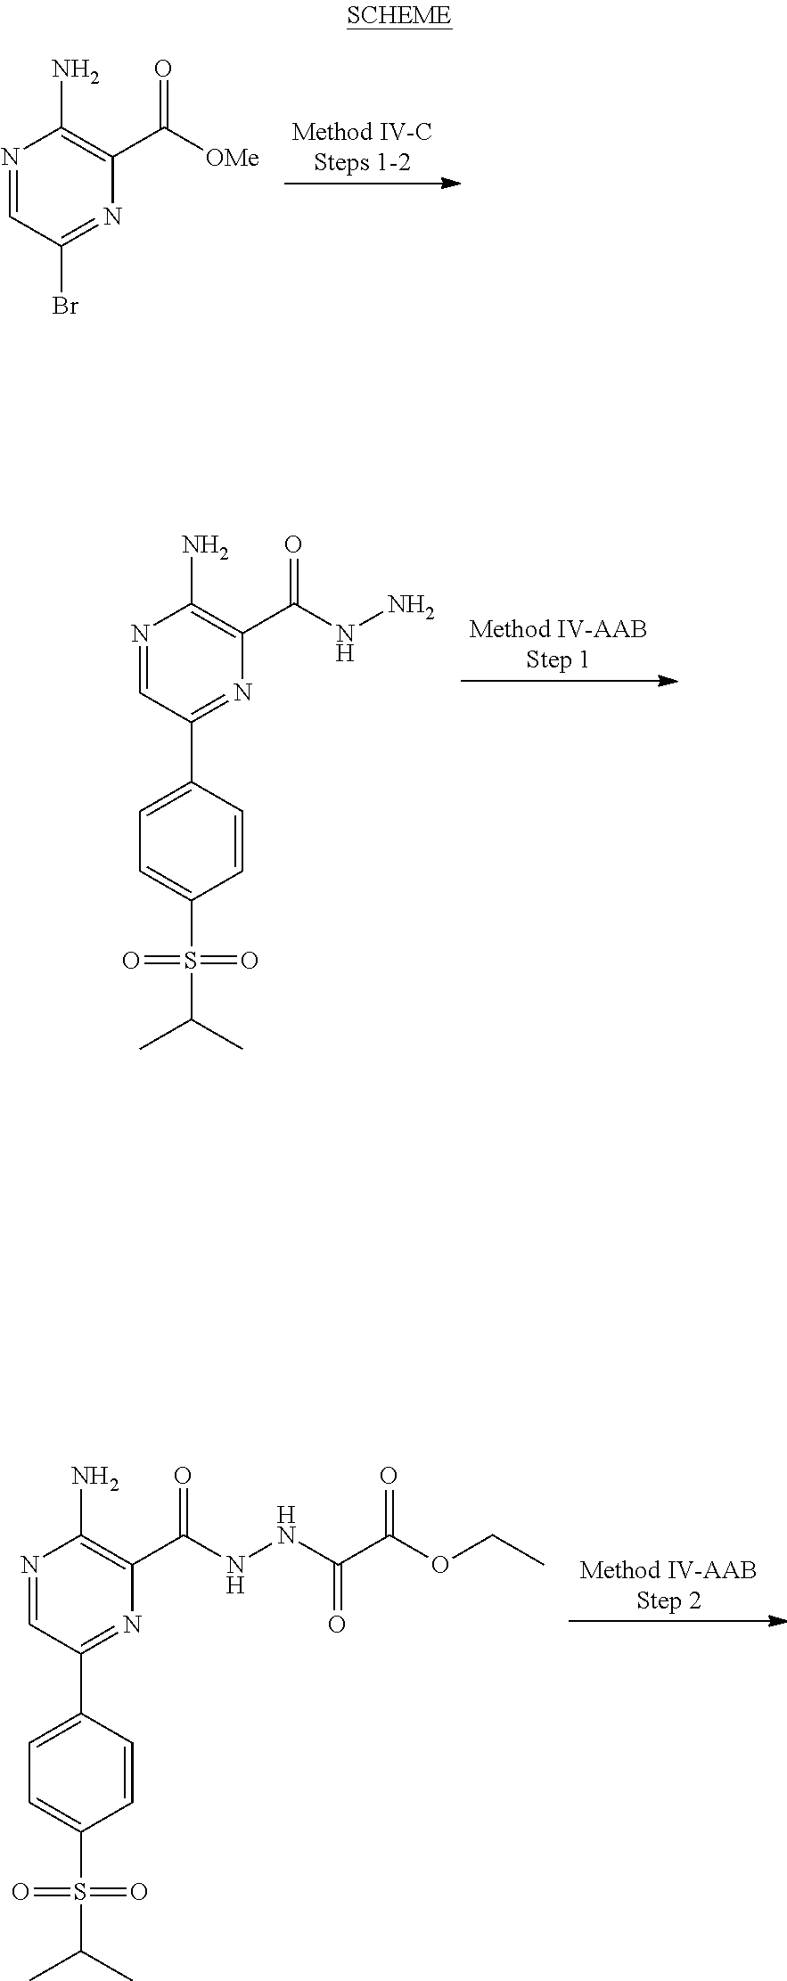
N1=CC(Br)=NC(C(=O)[OMe])=C1N.N1=CC(C2=CC=C(S(=O)(=O)C(C)C)C=C2)=NC(C(NN)=O)=C1N.N1=CC(C2=CC=C(S(=O)(=O)C(C)C)C=C2)=NC(C(=O)NNC(C(OCC)=O)=O)=C1N
